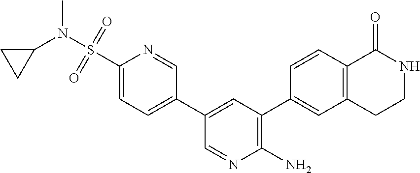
C1(N)=C(C2=CC3=C(C=C2)C(=O)NCC3)C=C(C2=CC=C(S(N(C3CC3)C)(=O)=O)N=C2)C=N1
